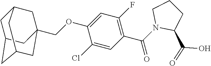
C1(Cl)=CC(C(N2CCCC2C(=O)O)=O)=C(F)C=C1OCC12CC3CC(CC(C1)C3)C2
